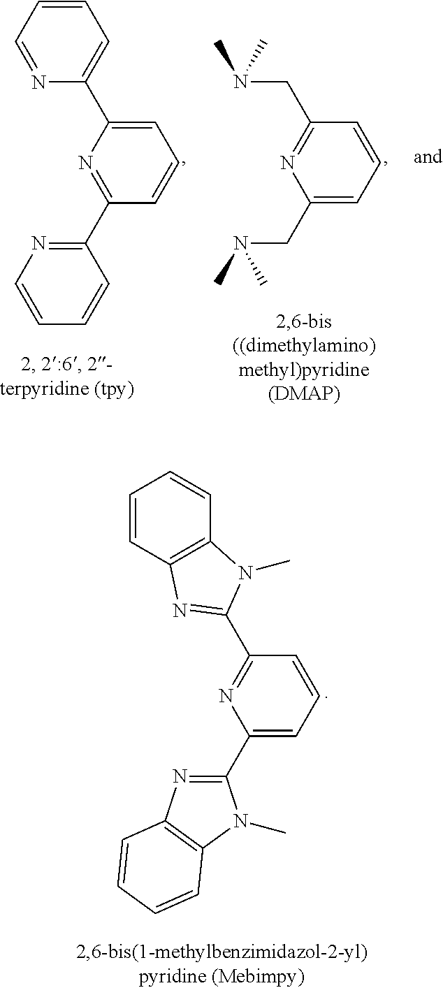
C1=CC=NC(C2=CC=CC(C3=NC=CC=C3)=N2)=C1.C1(CN(C)C)=NC(CN(C)C)=CC=C1.C1(C2=NC3=C(C=CC=C3)N2C)=NC(C2=NC3=C(N2C)C=CC=C3)=CC=C1
